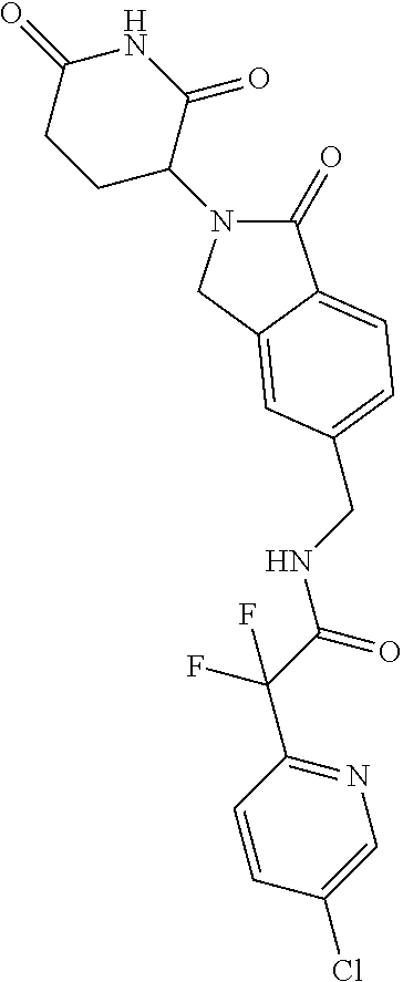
C1(=O)N(C2C(=O)NC(=O)CC2)CC2=CC(CNC(C(F)(F)C3=NC=C(Cl)C=C3)=O)=CC=C12
